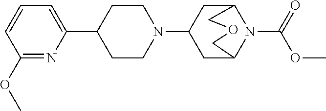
C1(C2=CC=CC(OC)=N2)CCN(C2CC3N(C(=O)OC)C(C2)COC3)CC1
